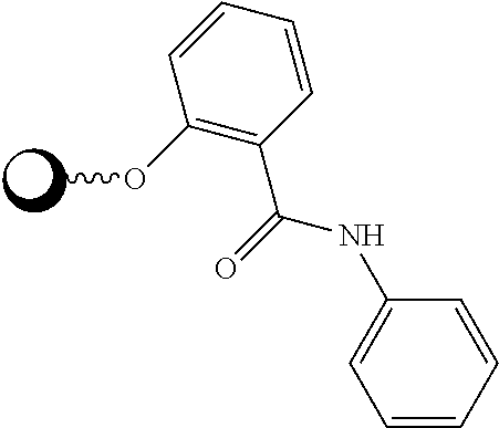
C1(OC)=C(C(=O)NC2=CC=CC=C2)C=CC=C1
